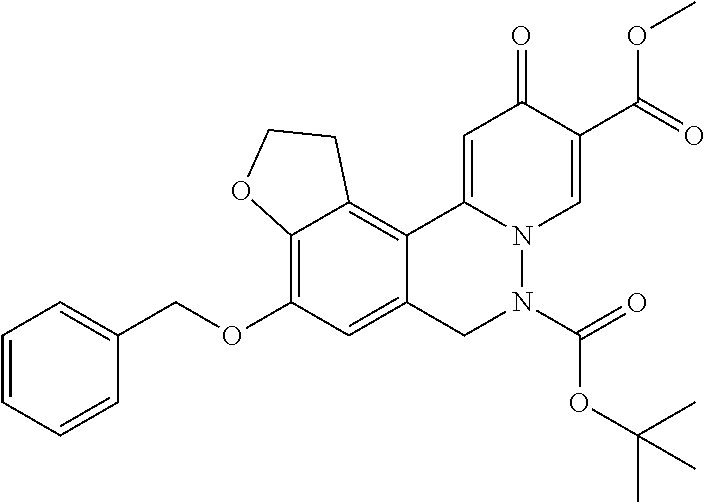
C12=C(OCC3=CC=CC=C3)C=C3C(=C1CCO2)C1=CC(=O)C(C(=O)OC)=CN1N(C(=O)OC(C)(C)C)C3
